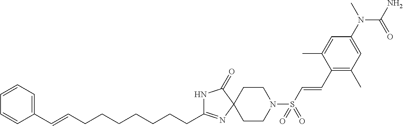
C(C1=NC2(C(=O)N1)CCN(S(C=CC1=C(C)C=C(N(C)C(N)=O)C=C1C)(=O)=O)CC2)CCCCCCC=CC1=CC=CC=C1
